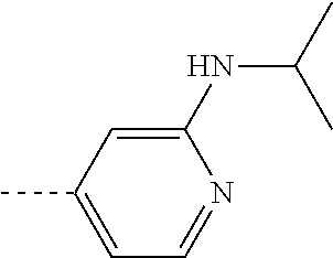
C1(NC(C)C)=CC(C)=CC=N1
